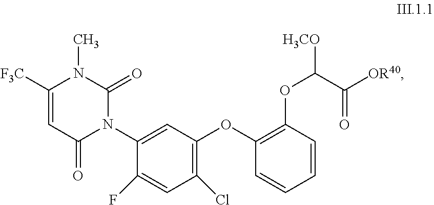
C1([F3C])=CC(=O)N(C2=CC(OC3=C(OC(C([OR40])=O)[H3CO])C=CC=C3)=C(Cl)C=C2F)C(=O)N1C
